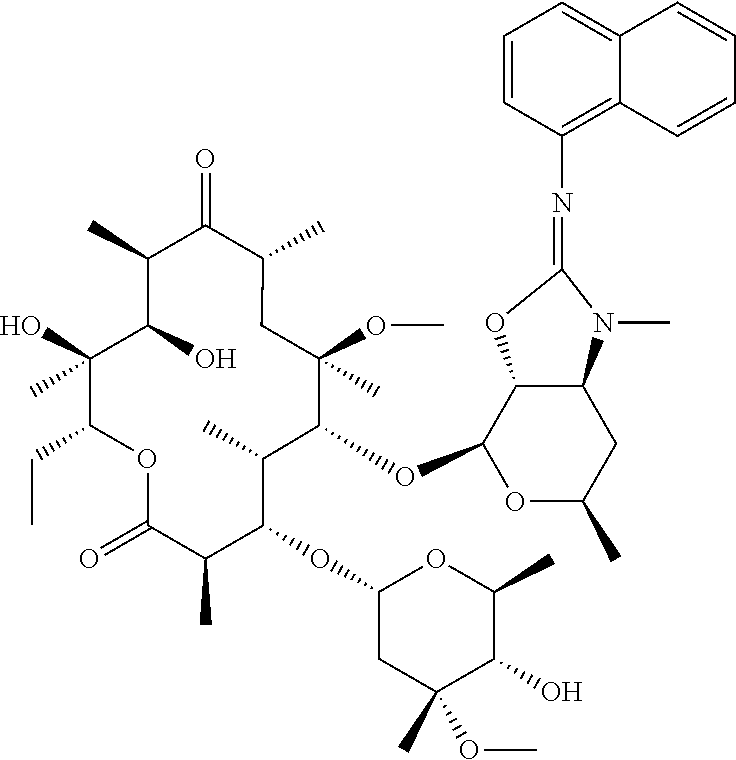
C1C(C)(OC)C(OC2OC(C)CC3C2OC(=NC2=C4C(=CC=C2)C=CC=C4)N3C)C(C)C(OC2CC(C)(OC)C(O)C(C)O2)C(C)C(=O)OC(CC)C(O)(C)C(O)C(C)C(=O)C1C
